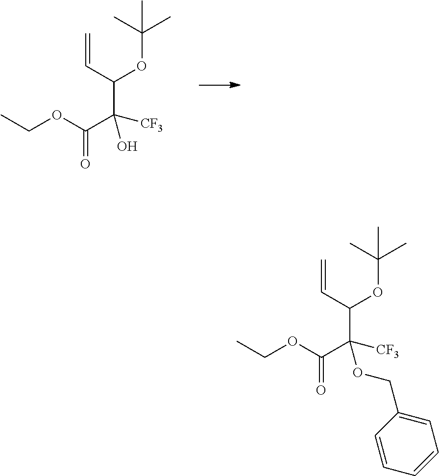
O(C(C([CF3])(C(C=C)OC(C)(C)C)OCC1=CC=CC=C1)=O)CC.CCOC(C([CF3])(C(C=C)OC(C)(C)C)O)=O
